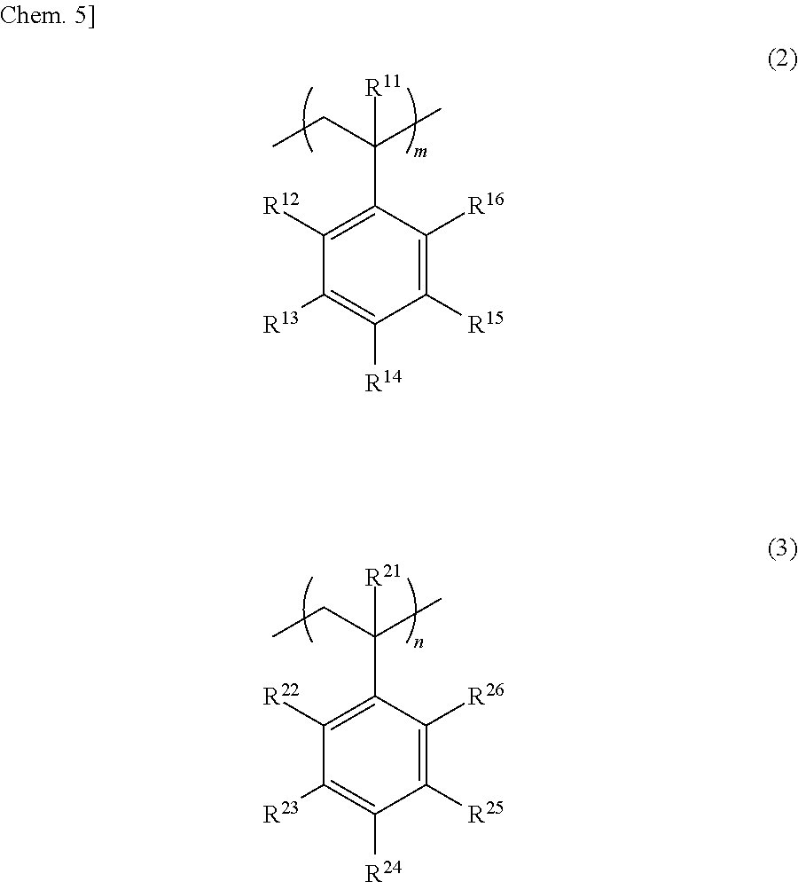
C1([R12])=C(C(CC)([R11])C)C([R16])=C([R15])C([R14])=C1[R13].C1([R22])=C(C(CC)([R21])C)C([R26])=C([R25])C([R24])=C1[R23]
